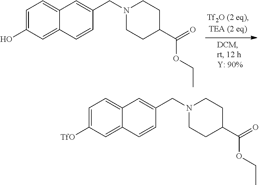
C1=C(O)C=C2C(=C1)C=C(CN1CCC(C(=O)OCC)CC1)C=C2.C1=C([TfO])C=C2C(=C1)C=C(CN1CCC(C(=O)OCC)CC1)C=C2
